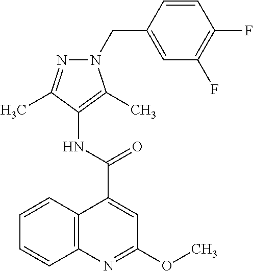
C12=C(N=C(OC)C=C1C(=O)NC1=C(C)N(CC3=CC(F)=C(F)C=C3)N=C1C)C=CC=C2
